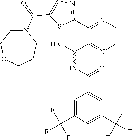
C1=C(C(F)(F)F)C=C(C(NC(C)C2=NC=CN=C2C2=NC=C(C(=O)N3CCOCCC3)S2)=O)C=C1C(F)(F)F
